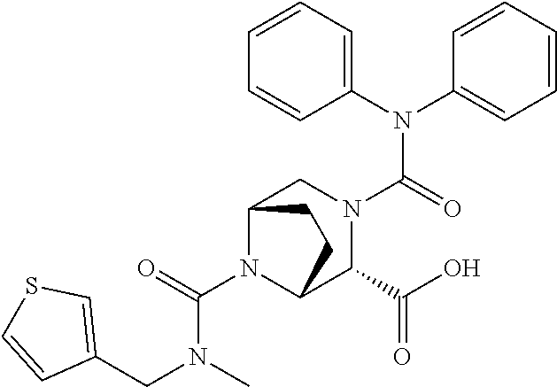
C(N(C)CC1=CSC=C1)(N1C2C(C(=O)O)N(C(N(C3=CC=CC=C3)C3=CC=CC=C3)=O)CC1CC2)=O
